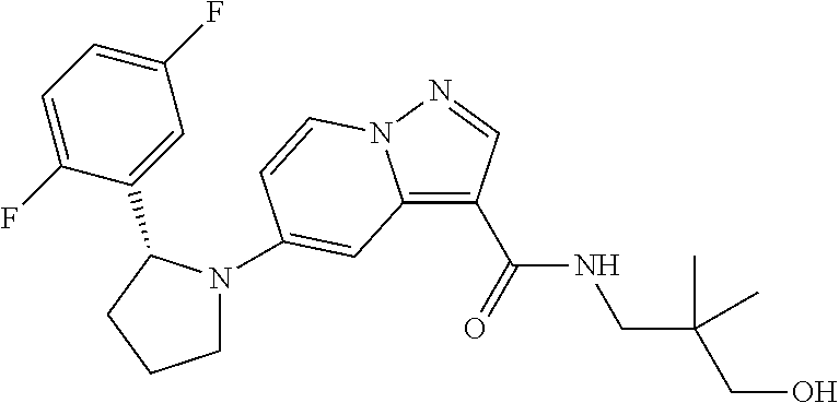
C1N(C2=CC3=C(C(NCC(CO)(C)C)=O)C=NN3C=C2)C(C2=CC(F)=CC=C2F)CC1
